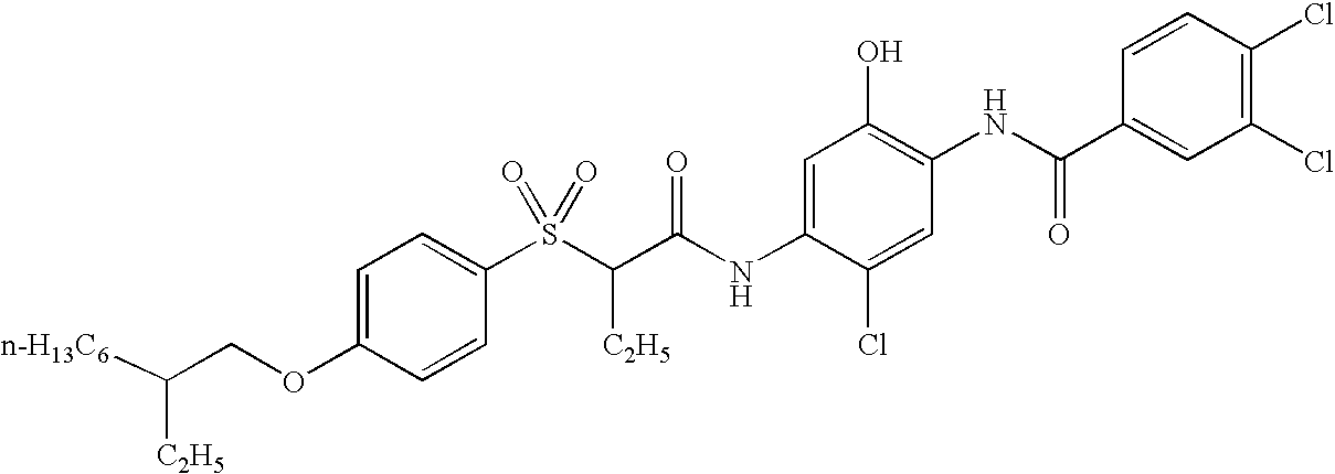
C1=CC(S(C(C(NC2=CC(O)=C(NC(C3=CC(Cl)=C(Cl)C=C3)=O)C=C2Cl)=O)[C2H5])(=O)=O)=CC=C1OCC([n-H13C6])[C2H5]
